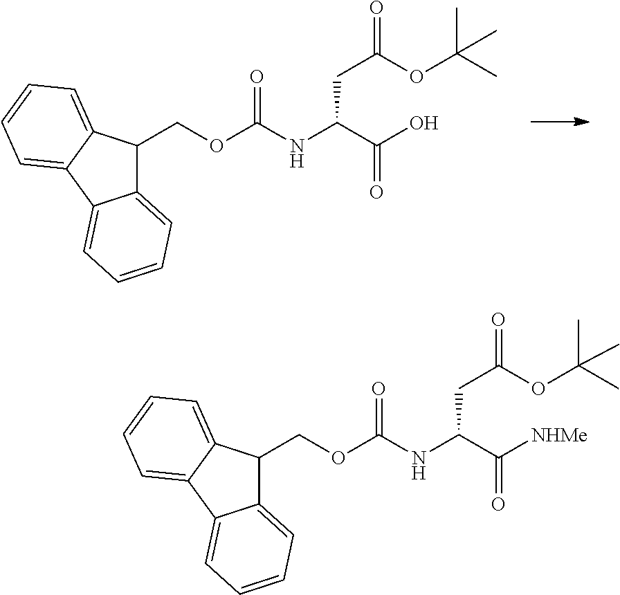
C1(COC(NC(C(O)=O)CC(=O)OC(C)(C)C)=O)C2=CC=CC=C2C2=CC=CC=C12.C1(COC(NC(C([NHMe])=O)CC(=O)OC(C)(C)C)=O)C2=CC=CC=C2C2=CC=CC=C12
